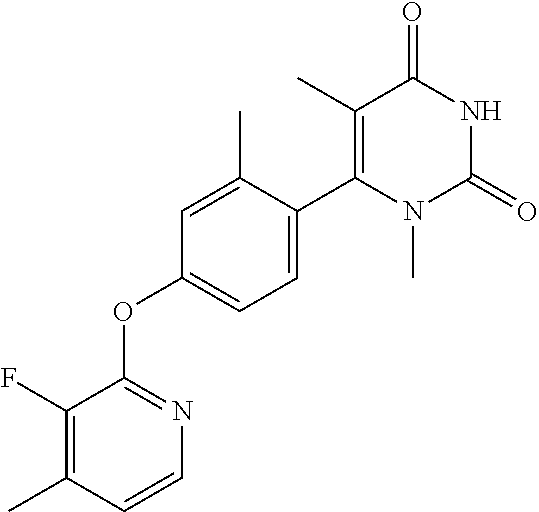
C1=CC(C)=C(F)C(OC2=CC=C(C3=C(C)C(=O)NC(=O)N3C)C(C)=C2)=N1
